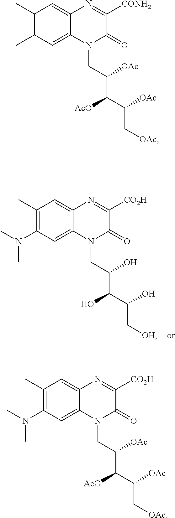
C1(C)=C(N(C)C)C=C2C(=C1)N=C([CO2H])C(=O)N2CC(C(C(O)C[OH])O)O.C1(C)=C(C)C=C2C(=C1)N=C([CONH2])C(=O)N2CC(C(C([OAc])C[OAc])[AcO])[OAc].C1(C)=C(N(C)C)C=C2C(=C1)N=C([CO2H])C(=O)N2CC(C(C([OAc])C[OAc])[AcO])[OAc]
